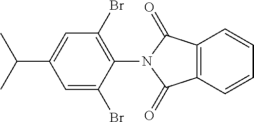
C1=C(Br)C(N2C(=O)C3=C(C2=O)C=CC=C3)=C(Br)C=C1C(C)C
